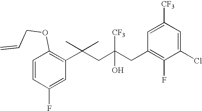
C1(F)=CC(C(CC(CC2=C(F)C(Cl)=CC([CF3])=C2)(O)[CF3])(C)C)=C(OCC=C)C=C1
